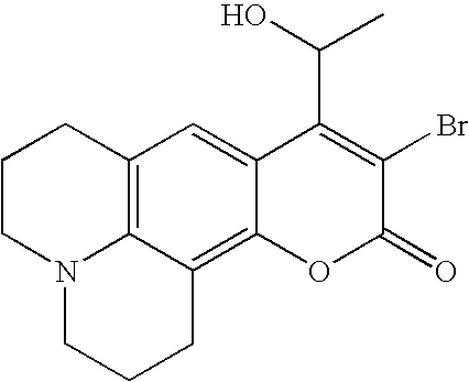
C12=C3C(=C4C(=C1)C(C(O)C)=C(Br)C(=O)O4)CCCN3CCC2
